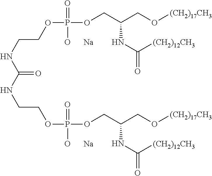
C(NCCOP(OCC(CO[(CH2)17CH3])NC(=O)[(CH2)12CH3])(=O)[O      Na])(=O)NCCOP(OCC(CO[(CH2)17CH3])NC(=O)[(CH2)12CH3])(=O)[O      Na]
